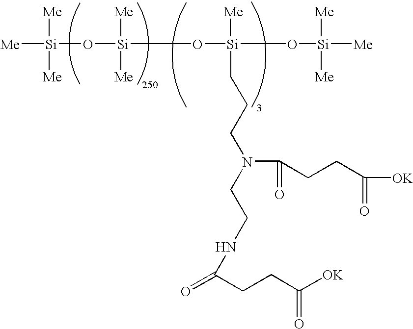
[Si]([Me])([Me])([Me])O[Si]([Me])([Me])O[Si]([Me])(O[Si]([Me])([Me])[Me])CCCN(CCNC(=O)CCC([OK])=O)C(=O)CCC(=O)[OK]
